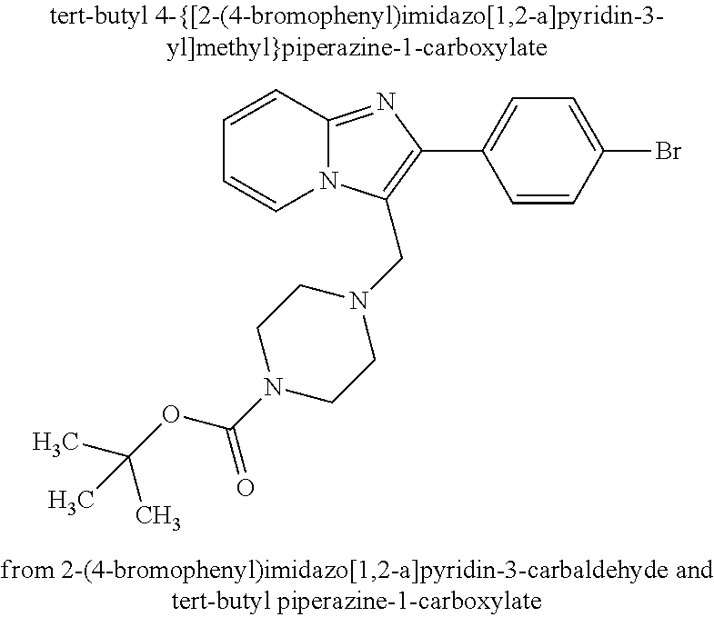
C1=CC2=NC(C3=CC=C(Br)C=C3)=C(CN3CCN(C(OC(C)(C)C)=O)CC3)N2C=C1
